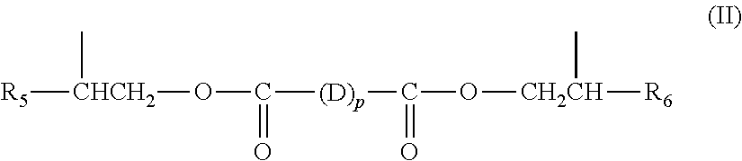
[R5][CHCH2](OC([(D)p]C(O[CH2CH]([R6])C)=O)=O)C
